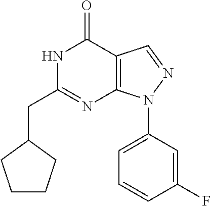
C1=C(N2C3=C(C=N2)C(=O)NC(CC2CCCC2)=N3)C=C(F)C=C1
